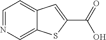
C1=NC=C2C(=C1)C=C(C(=O)O)S2
